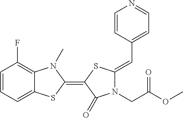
C1=CC=C2C(=C1F)N(C)C(=C1SC(=CC3=CC=NC=C3)N(CC(OC)=O)C1=O)S2
